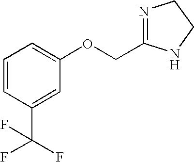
N1=C(COC2=CC=CC(C(F)(F)F)=C2)NCC1
